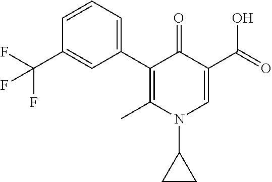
C1(C2=CC=CC(C(F)(F)F)=C2)=C(C)N(C2CC2)C=C(C(=O)O)C1=O
